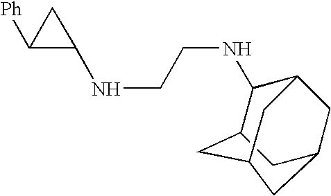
N(C1C([Ph])C1)CCNC1C2CC3CC1CC(C2)C3
